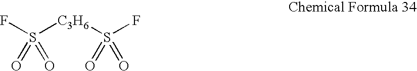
FS([C3H6]S(F)(=O)=O)(=O)=O
